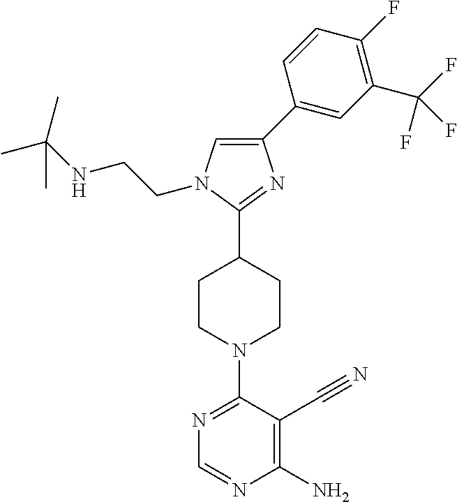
N1=C(N2CCC(C3=NC(C4=CC(C(F)(F)F)=C(F)C=C4)=CN3CCNC(C)(C)C)CC2)C(C#N)=C(N)N=C1
